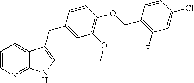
C1=CN=C2C(=C1)C(CC1=CC(OC)=C(OCC3=C(F)C=C(Cl)C=C3)C=C1)=CN2
